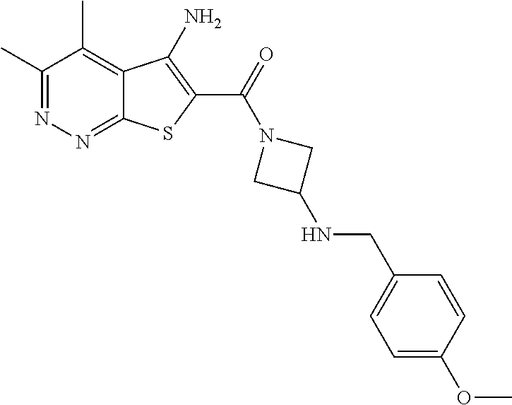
C1(C)=NN=C2C(=C1C)C(N)=C(C(=O)N1CC(NCC3=CC=C(OC)C=C3)C1)S2
